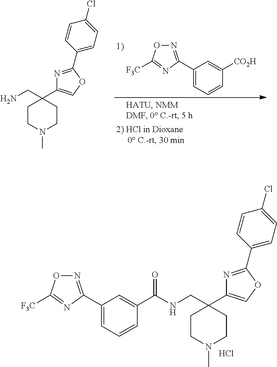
C1(C2=NOC([F3C])=N2)=CC=CC([CO2H])=C1.C1CN(C)CCC1(CN)C1=COC(C2=CC=C(Cl)C=C2)=N1.Cl.C1CN(C)CCC1(CNC(C1=CC(C2=NOC([F3C])=N2)=CC=C1)=O)C1=COC(C2=CC=C(Cl)C=C2)=N1
